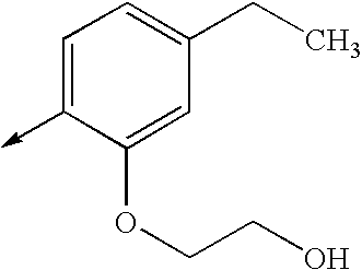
C1=C(->C)C(OCCO)=CC(CC)=C1
